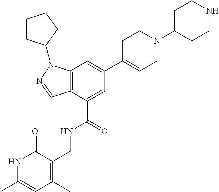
N1C(C)=CC(C)=C(CNC(C2=CC(C3=CCN(C4CCNCC4)CC3)=CC3=C2C=NN3C2CCCC2)=O)C1=O
